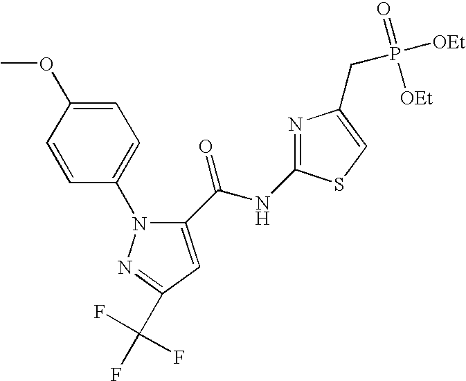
C1=C(OC)C=CC(N2N=C(C(F)(F)F)C=C2C(NC2=NC(CP([OEt])(=O)[OEt])=CS2)=O)=C1
